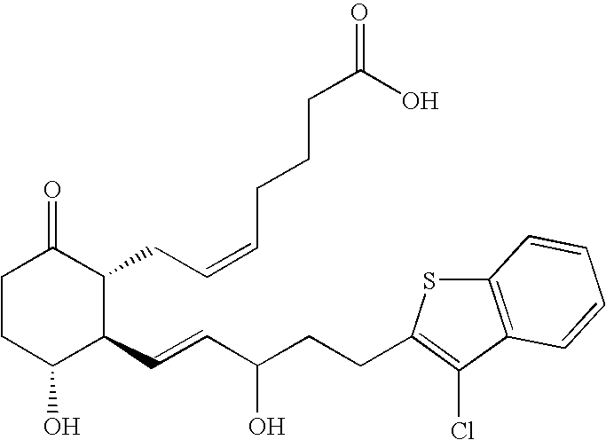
C1CC(O)C(C=CC(CCC2=C(Cl)C3=C(S2)C=CC=C3)O)C(CC=CCCCC(=O)O)C1=O
